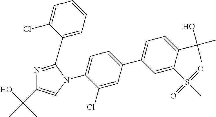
C1(C(O)(C)C)=CN(C2=CC=C(C3=CC=C(C(O)(C)C)C(S(C)(=O)=O)=C3)C=C2Cl)C(C2=CC=CC=C2Cl)=N1
